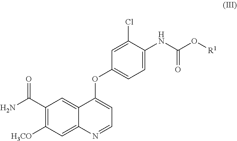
C1(C(N)=O)=C([H3CO])C=C2C(=C1)C(OC1=CC=C(NC(=O)O[R1])C(Cl)=C1)=CC=N2
